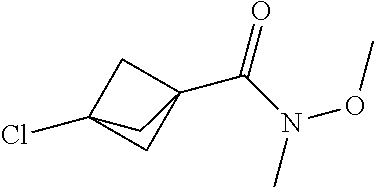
C(C12CC(Cl)(C1)C2)(N(OC)C)=O
